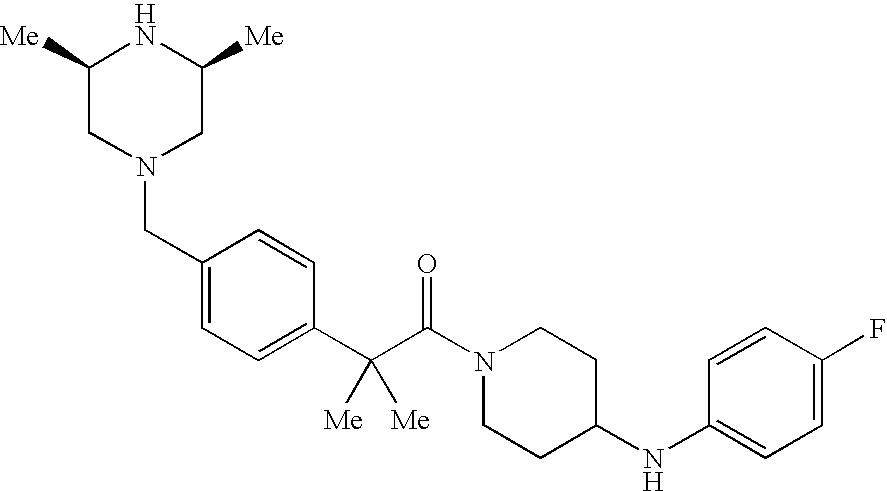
C1([Me])CN(CC2=CC=C(C(C(N3CCC(NC4=CC=C(F)C=C4)CC3)=O)([Me])[Me])C=C2)CC([Me])N1
